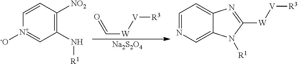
C([W][V][R3])=O.[Na2S2O4].C1=CC([NO2])=C(N[R1])C=[N+]1[-O].C1=NC=C2C(=C1)N=C([W][V][R3])N2[R1]
